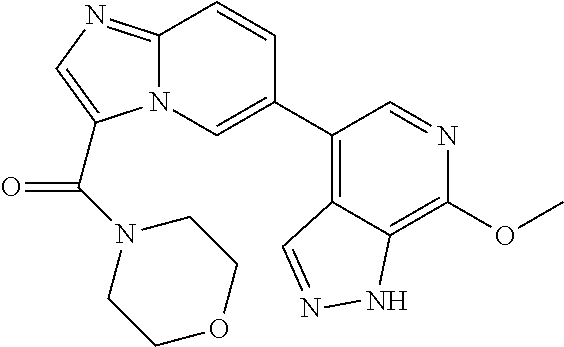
C12=NC=C(C(N3CCOCC3)=O)N1C=C(C1=C3C(=C(OC)N=C1)NN=C3)C=C2
